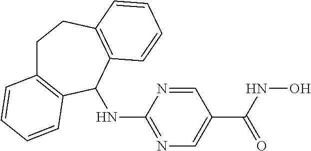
N(C1=NC=C(C(NO)=O)C=N1)C1C2=C(CCC3=C1C=CC=C3)C=CC=C2
